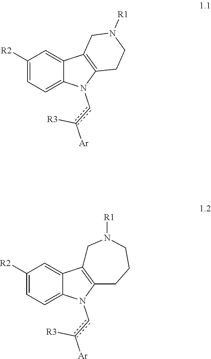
C1([R2])=CC=C2C(=C1)C1=C(N2cc([R3])[Ar])CCN([R1])C1.C1([R2])=CC=C2C(=C1)C1=C(N2cc([R3])[Ar])CCCN([R1])C1
